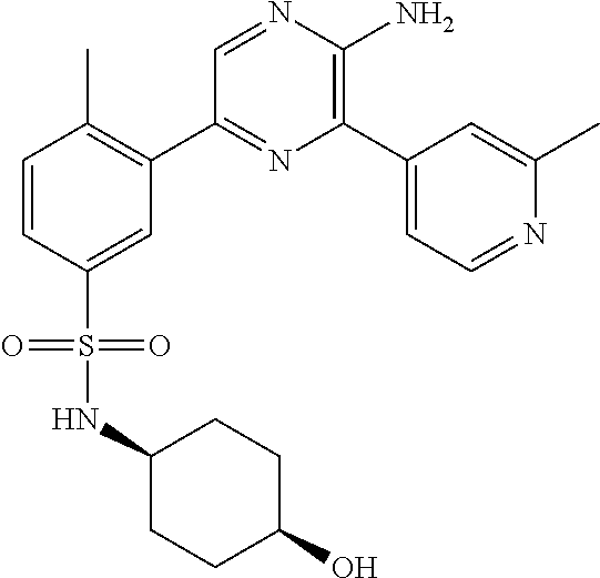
C1(C2=C(C)C=CC(S(=O)(=O)NC3CCC(O)CC3)=C2)=NC(C2=CC=NC(C)=C2)=C(N)N=C1
